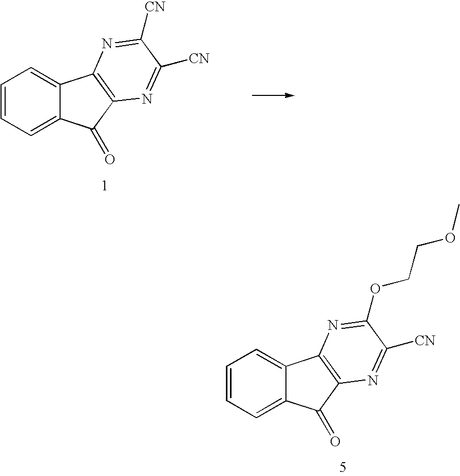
C1=CC=C2C(=C1)C1=C(C2=O)N=C([CN])C([CN])=N1.C1=CC=C2C(=C1)C1=C(C2=O)N=C([CN])C(OCCOC)=N1
